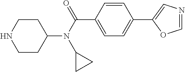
C1(N(C(=O)C2=CC=C(C3=CN=CO3)C=C2)C2CC2)CCNCC1
